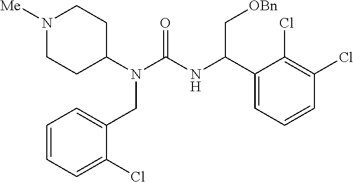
N1([Me])CCC(N(C(=O)NC(C2=CC=CC(Cl)=C2Cl)C[OBn])CC2=CC=CC=C2Cl)CC1
